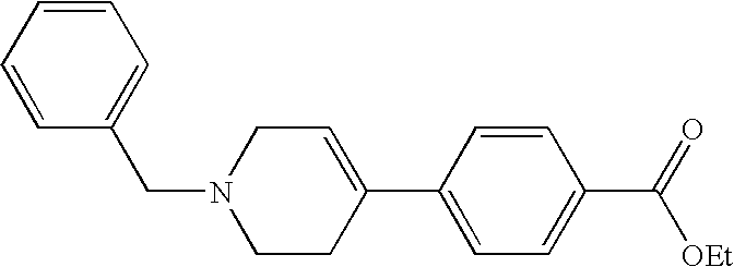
C1=CC(C2=CCN(CC3=CC=CC=C3)CC2)=CC=C1C(=O)[OEt]
